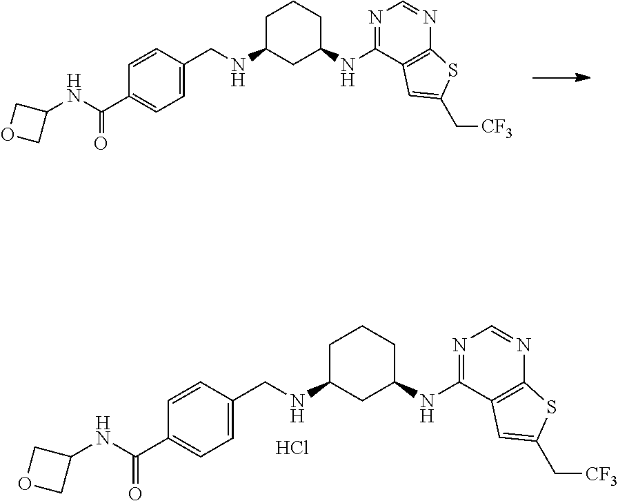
C1C(NCC2=CC=C(C(=O)NC3COC3)C=C2)CC(NC2=NC=NC3=C2C=C(C[CF3])S3)CC1.C1C(NCC2=CC=C(C(=O)NC3COC3)C=C2)CC(NC2=NC=NC3=C2C=C(C[CF3])S3)CC1.Cl
